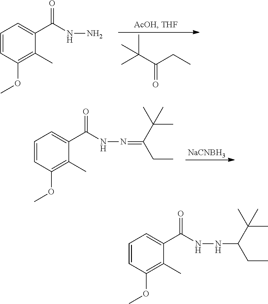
CC(C(CC)=O)(C)C.C1=CC(OC)=C(C)C(C(NN)=O)=C1.[NaCNBH3].C1=CC(OC)=C(C)C(C(NN=C(C(C)(C)C)CC)=O)=C1.C1=CC(OC)=C(C)C(C(NNC(C(C)(C)C)CC)=O)=C1
